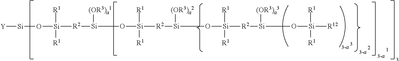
[R2]([Si](O[Si]([R2][Si]([(OR3)a2])O[Si]([R2][Si]([(OR3)a3])O[Si]([R12])([R1])[R1])([R1])[R1])([R1])[R1])[(OR3)a1])[Si](O[Si][Y])([R1])[R1]
